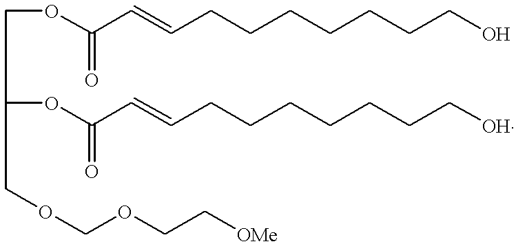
O(C(C=CCCCCCCCO)=O)C(COCOCC[OMe])COC(C=CCCCCCCCO)=O
